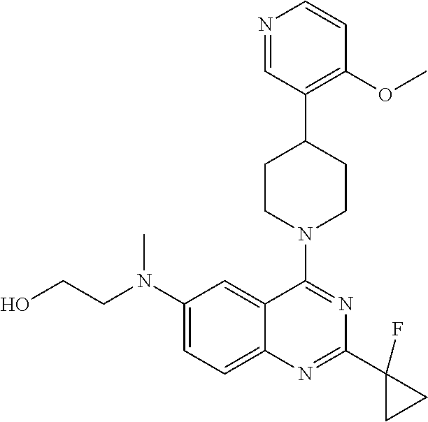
N1=CC(C2CCN(C3=NC(C4(F)CC4)=NC4=CC=C(N(C)CCO)C=C43)CC2)=C(OC)C=C1
